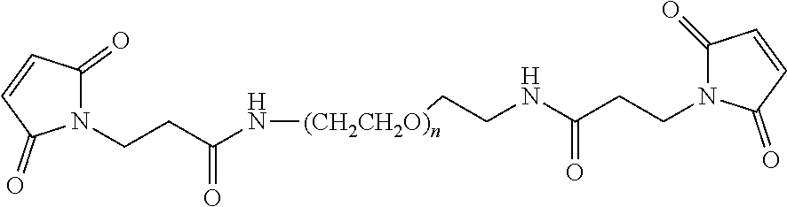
C1(=O)N(CCC(N[(CH2CH2O)n]CCNC(CCN2C(=O)C=CC2=O)=O)=O)C(=O)C=C1
